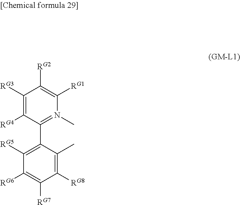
C1([RG3])=C([RG4])C(C2=C([RG5])C([RG6])=C([RG7])C([RG8])=C2C)=N(C)C([RG1])=C1[RG2]
